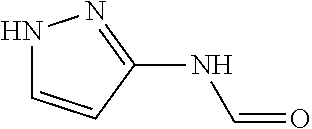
N1C=CC(NC=O)=N1
